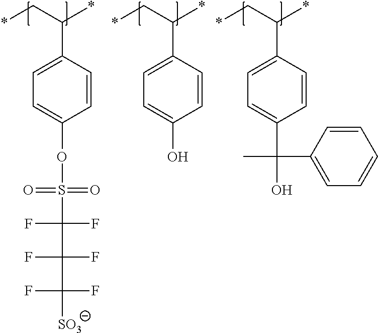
C1=C(C(C*)*)C=CC(OS(C(C(C([SO3])(F)F)(F)F)(F)F)(=O)=O)=C1.C1=C(C(C*)*)C=CC(O)=C1.C1=C(C(C*)*)C=CC(C(O)(C2=CC=CC=C2)C)=C1
